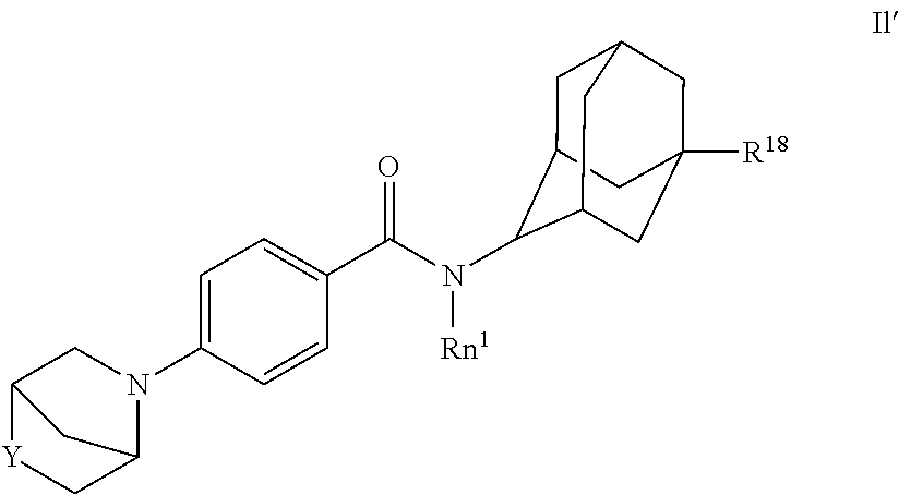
C12[Y]CC(N(C3=CC=C(C(N([Rn1])C4C5CC6CC([R18])(CC4C6)C5)=O)C=C3)C1)C2
